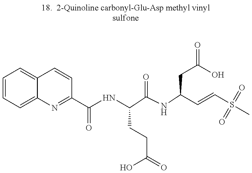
C1=CC=C2C(=C1)C=CC(C(=O)NC(CCC(O)=O)C(=O)NC(CC(O)=O)C=CS(C)(=O)=O)=N2
